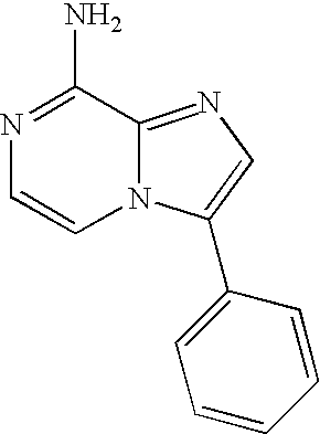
N1=C(N)C2=NC=C(C3=CC=CC=C3)N2C=C1
